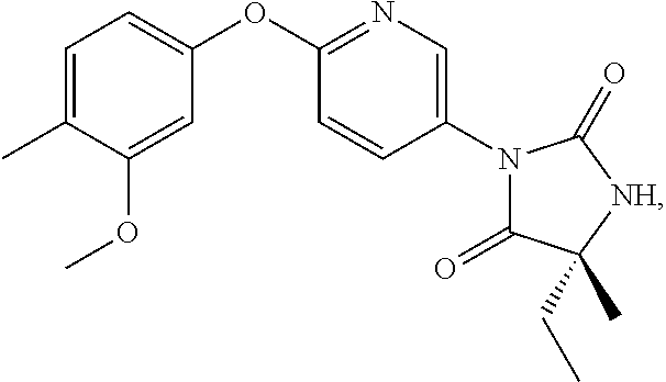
C1=CC(N2C(=O)C(CC)(C)[NH]C2=O)=CN=C1OC1=CC=C(C)C(OC)=C1
